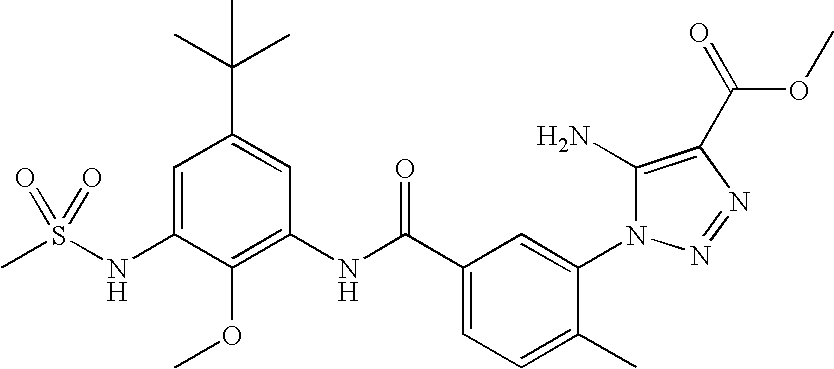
CS(NC1=CC(C(C)(C)C)=CC(NC(C2=CC=C(C)C(N3C(N)=C(C(=O)OC)N=N3)=C2)=O)=C1OC)(=O)=O
